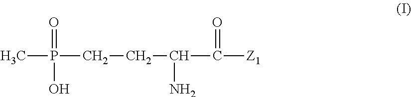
CP(CCC(C([Z1])=O)N)(=O)O
